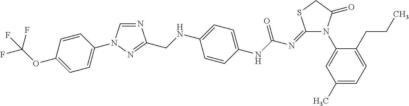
N1(C2=CC(C)=CC=C2CCC)C(=O)CSC1=NC(NC1=CC=C(NCC2=NN(C3=CC=C(OC(F)(F)F)C=C3)C=N2)C=C1)=O
